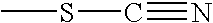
C(#N)SC
